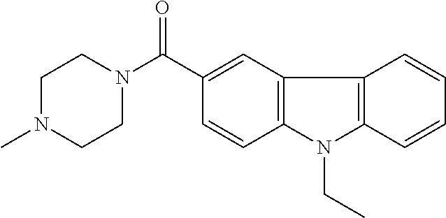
C1(C(N2CCN(C)CC2)=O)=CC2=C(C=C1)N(CC)C1=C2C=CC=C1
